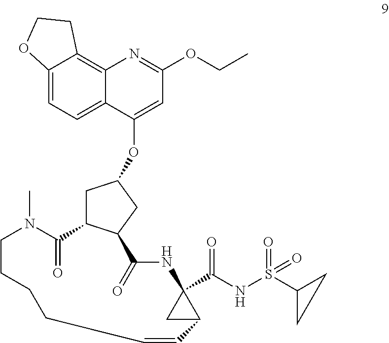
C12=CC=C3C(=C1CCO2)N=C(OCC)C=C3OC1CC2C(C1)C(=O)NC1(C(NS(C3CC3)(=O)=O)=O)CC1C=CCCCCN(C)C2=O
